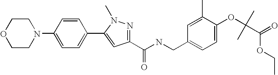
N1(C2=CC=C(C3=CC(C(NCC4=CC=C(OC(C(=O)OCC)(C)C)C(C)=C4)=O)=NN3C)C=C2)CCOCC1
